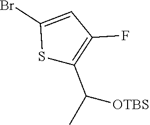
S1C(C(C)[OTBS])=C(F)C=C1Br
